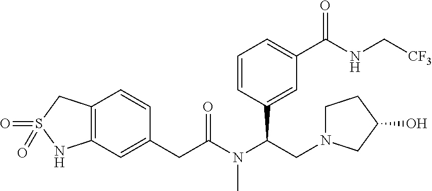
C12=C(C=C(CC(N(C(CN3CCC(O)C3)C3=CC(C(NC[CF3])=O)=CC=C3)C)=O)C=C1)NS(=O)(=O)C2
